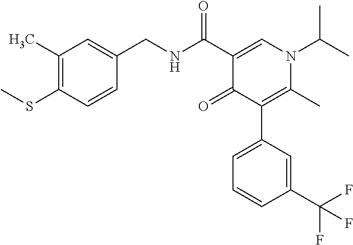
C1(C)=C(SC)C=CC(CNC(C2=CN(C(C)C)C(C)=C(C3=CC=CC(C(F)(F)F)=C3)C2=O)=O)=C1
